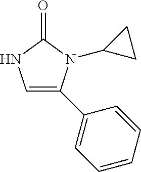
C1=C(C2=CC=CC=C2)N(C2CC2)C(=O)N1
